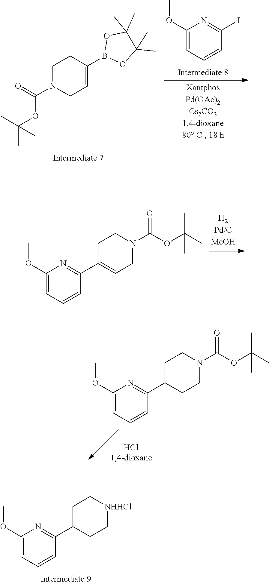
C1(OC)=CC=CC(C2CC[NHHCl]CC2)=N1.C1N(C(=O)OC(C)(C)C)CC=C(B2OC(C)(C)C(C)(C)O2)C1.C1(OC)=CC=CC(I)=N1.C1(OC)=CC=CC(C2=CCN(C(OC(C)(C)C)=O)CC2)=N1.C1(OC)=CC=CC(C2CCN(C(OC(C)(C)C)=O)CC2)=N1
